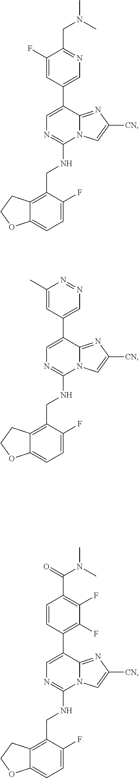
C1=C(C2=CN=C(CN(C)C)C(F)=C2)C2=NC([CN])=CN2C(NCC2=C3C(=CC=C2F)OCC3)=N1.C1=C(C2=CN=NC(C)=C2)C2=NC([CN])=CN2C(NCC2=C3C(=CC=C2F)OCC3)=N1.C1=C(C2=C(F)C(F)=C(C(N(C)C)=O)C=C2)C2=NC([CN])=CN2C(NCC2=C3C(=CC=C2F)OCC3)=N1
